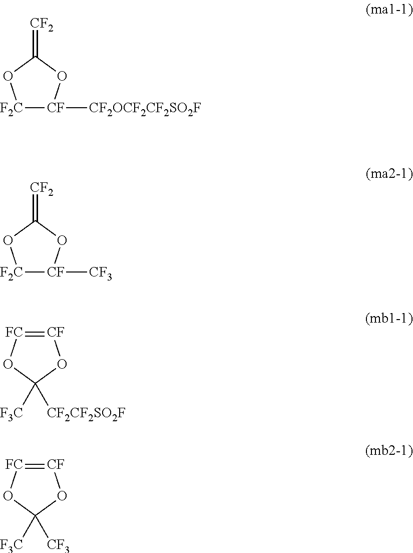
[F2C]1[CF]([CF2OCF2CF2SO2F])OC(=[CF2])O1.[F2C]1[CF]([CF3])OC(=[CF2])O1.[CF]1=[FC]OC([F3C])([CF2CF2SO2F])O1.[CF]1=[FC]OC([F3C])([CF3])O1
